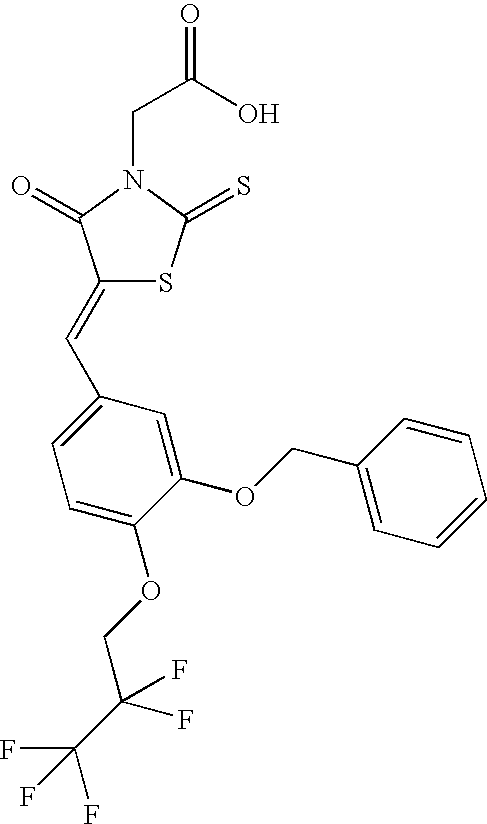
C(C(O)=O)N1C(=O)C(=CC2=CC=C(OCC(C(F)(F)F)(F)F)C(OCC3=CC=CC=C3)=C2)SC1=S
